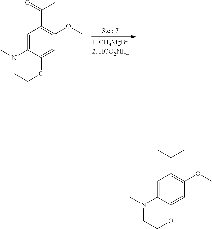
C1=C2C(=CC(OC)=C1C(C)=O)OCCN2C.C1=C2C(=CC(OC)=C1C(C)C)OCCN2C
